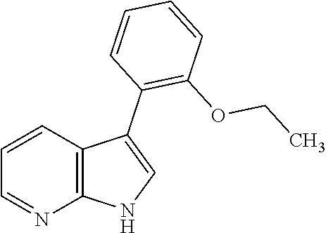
C1=CC2=C(N=C1)NC=C2C1=C(OCC)C=CC=C1
